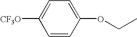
C1=CC(OCC)=CC=C1[CF3O]
